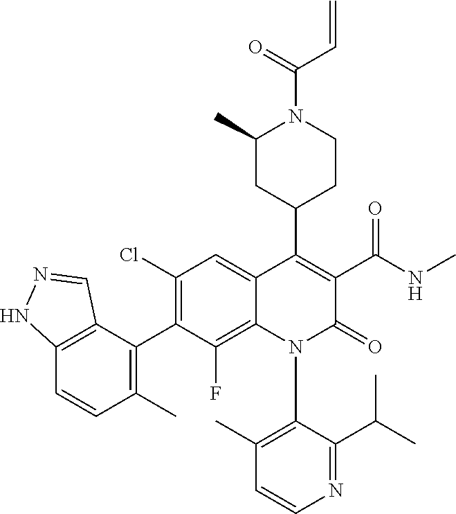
C1=CN=C(C(C)C)C(N2C(=O)C(C(NC)=O)=C(C3CC(C)N(C(=O)C=C)CC3)C3=CC(Cl)=C(C4=C(C)C=CC5=C4C=NN5)C(F)=C23)=C1C
